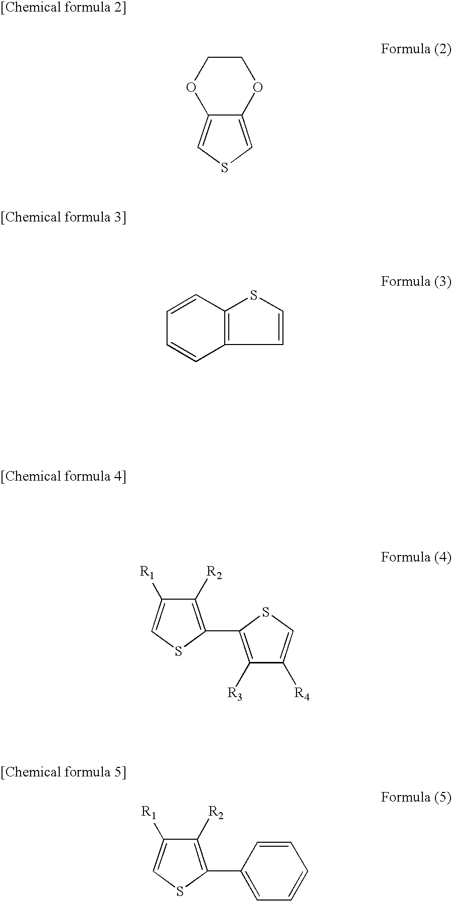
C12=CSC=C1OCCO2.C1=CC2=C(C=C1)C=CS2.C1([R2])=C(C2=C([R3])C([R4])=CS2)SC=C1[R1].C1(C2=CC=CC=C2)=C([R2])C([R1])=CS1
